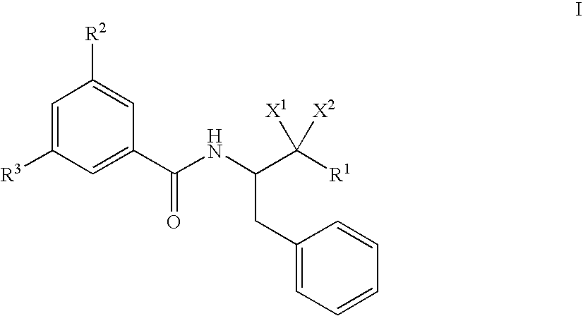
C1=C([R3])C=C(C(=O)NC(C([X2])([R1])[X1])CC2=CC=CC=C2)C=C1[R2]
